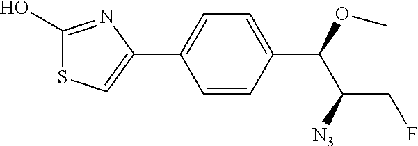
C1=CC(C(OC)C([N3])CF)=CC=C1C1=CSC(O)=N1
